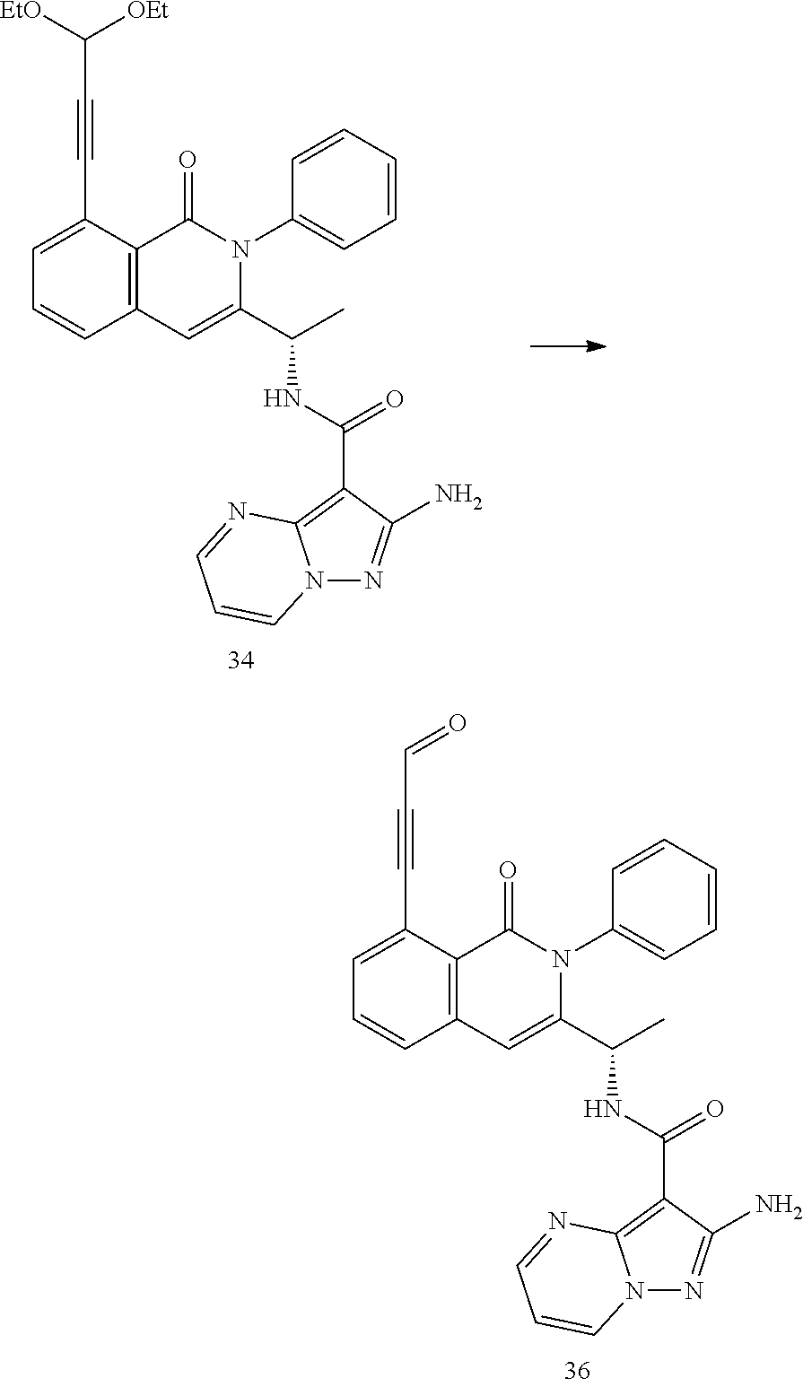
C1=CC2=C(C(=O)N(C3=CC=CC=C3)C(C(NC(C3=C4N(N=C3N)C=CC=N4)=O)C)=C2)C(C#CC=O)=C1.C1=CC2=C(C(=O)N(C3=CC=CC=C3)C(C(NC(C3=C4N(N=C3N)C=CC=N4)=O)C)=C2)C(C#CC([OEt])[EtO])=C1
